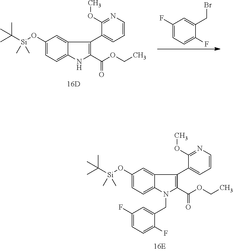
C(C)(C)(C)[Si](OC1=CC=C2C(=C1)C(C1=CC=CN=C1OC)=C(C(OCC)=O)N2)(C)C.C1(F)=CC=C(F)C(CBr)=C1.C(C)(C)(C)[Si](OC1=CC=C2C(=C1)C(C1=CC=CN=C1OC)=C(C(OCC)=O)N2CC1=CC(F)=CC=C1F)(C)C
